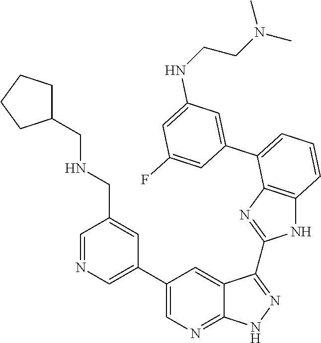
C1=C(C2=CC=CC3=C2N=C(C2=NNC4=NC=C(C5=CN=CC(CNCC6CCCC6)=C5)C=C42)N3)C=C(F)C=C1NCCN(C)C
